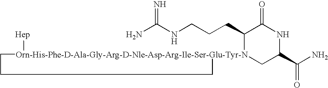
NC(NCCCC1[Orn-His-Phe-D-Ala-Gly-Arg-D-Nle-Asp-Arg-Ile-Ser-Glu-Tyr-N]2([Hep])(CC(C(N)=O)NC1=O)CCC2)=N
